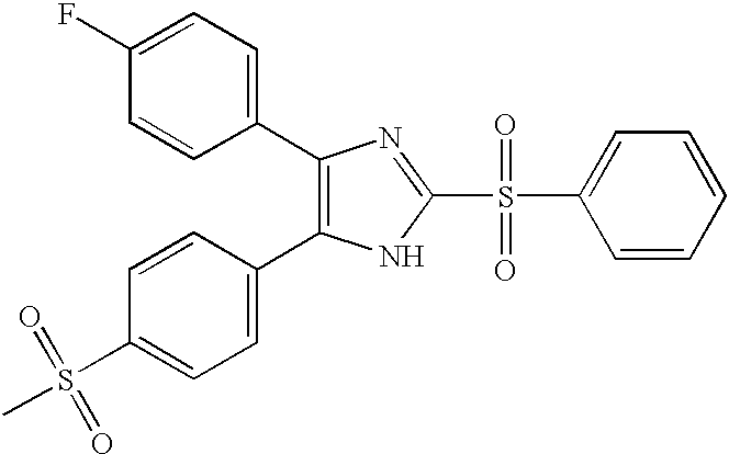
C1(C2=CC=C(F)C=C2)=C(C2=CC=C(S(=O)(C)=O)C=C2)NC(S(=O)(=O)C2=CC=CC=C2)=N1
